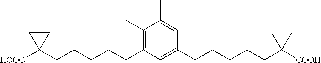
C1(C)=C(CCCCCC2([HOOC])CC2)C=C(CCCCCC([COOH])(C)C)C=C1C
